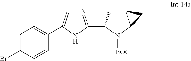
C1=C(Br)C=CC(C2=CN=C(C3CC4C(N3[BOC])C4)N2)=C1
